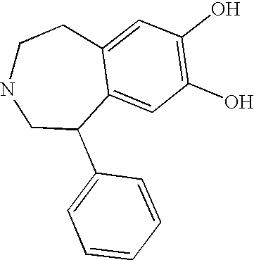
C1CNCC(C2=CC=CC=C2)C2=CC(O)=C(O)C=C12
